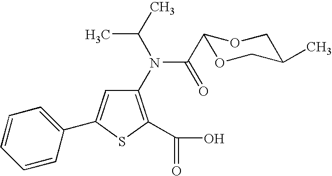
C1(N(C(C2OCC(C)CO2)=O)C(C)C)=C(C(=O)O)SC(C2=CC=CC=C2)=C1
